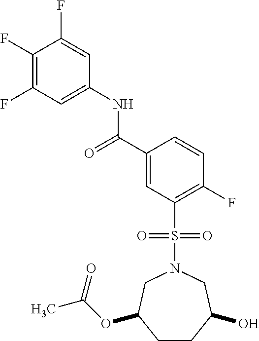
C1(F)=C(F)C=C(NC(C2=CC(S(N3CC(OC(C)=O)CCC(O)C3)(=O)=O)=C(F)C=C2)=O)C=C1F
